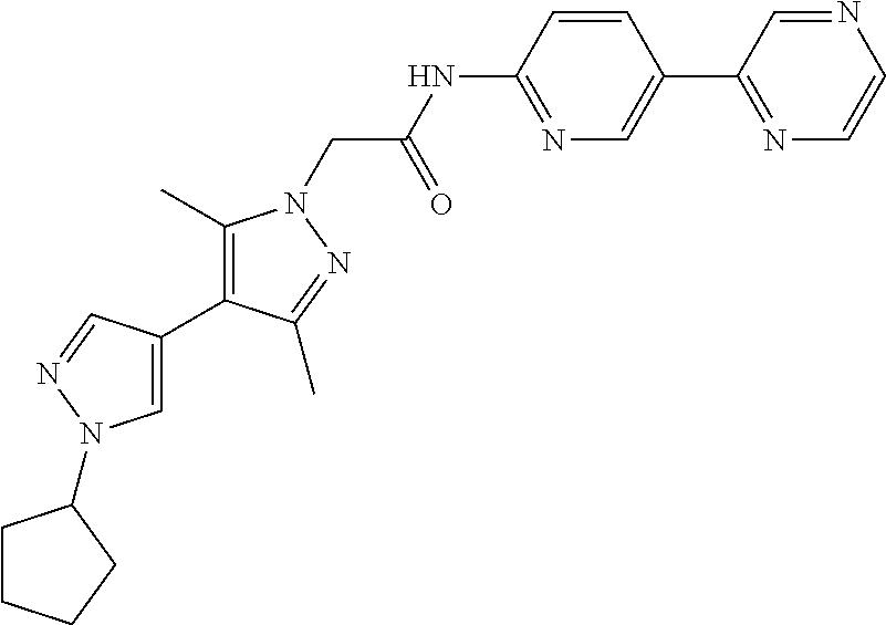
C1CCCC1N1C=C(C2=C(C)N(CC(=O)NC3=NC=C(C4=NC=CN=C4)C=C3)N=C2C)C=N1
